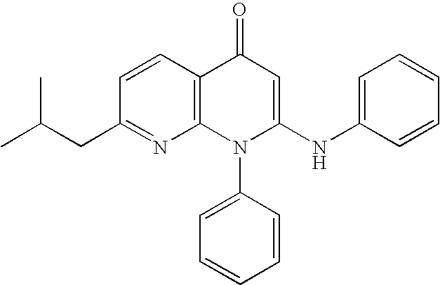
C1(CC(C)C)=NC2=C(C=C1)C(=O)C=C(NC1=CC=CC=C1)N2C1=CC=CC=C1
